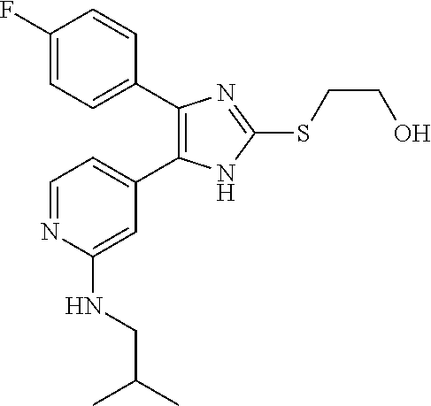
C1=C(C2=C(C3=CC=C(F)C=C3)N=C(SCCO)N2)C=C(NCC(C)C)N=C1
